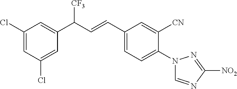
C1(Cl)=CC(Cl)=CC(C(C=CC2=CC=C(N3C=NC([NO2])=N3)C([CN])=C2)[CF3])=C1
